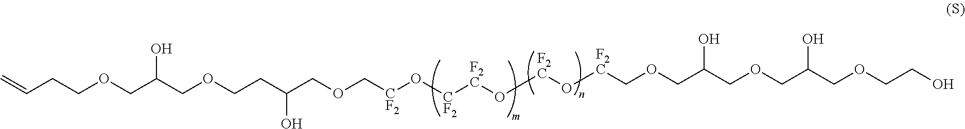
C(COCCC(COC[CF2]O[CF2][F2C]O[F2C]O[F2C]COCC(COCC(COCCO)O)O)O)(O)COCCC=C
